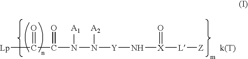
[Lp]C(C(N(N([Y]N[X]([L][Z])=O)[A2])[A1])=O)=O
